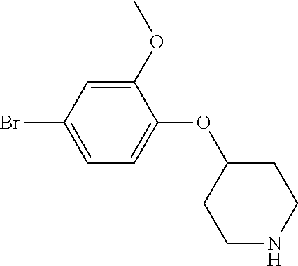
C1(OC)=CC(Br)=CC=C1OC1CCNCC1
